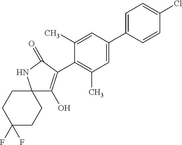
C1=C(C2=CC(C)=C(C3=C(O)C4(NC3=O)CCC(F)(F)CC4)C(C)=C2)C=CC(Cl)=C1
